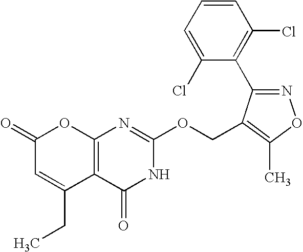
C12=C(C(=O)NC(OCC3=C(C)ON=C3C3=C(Cl)C=CC=C3Cl)=N1)C(CC)=CC(=O)O2
